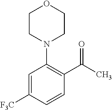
C1([F3C])=CC(N2CCOCC2)=C(C(=O)C)C=C1
